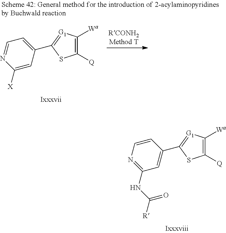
C1(NC([R])=O)=NC=CC(C2=[G1]C([Wa])=C([Q])S2)=C1.C1([X])=CC(C2=[G1]C([Wa])=C([Q])S2)=CC=N1
